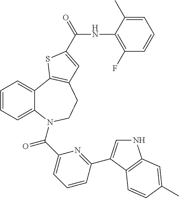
N1C=C(C2=NC(C(=O)N3C4=CC=CC=C4C4=C(CC3)C=C(C(NC3=C(F)C=CC=C3C)=O)S4)=CC=C2)C2=C1C=C(C)C=C2
